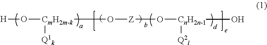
[H]O[CmH2m-k]([Q1k])O[Z]O[CnH2n-1]([Q2l])O
